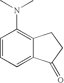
C1=C2C(=C(N(C)C)C=C1)CCC2=O
